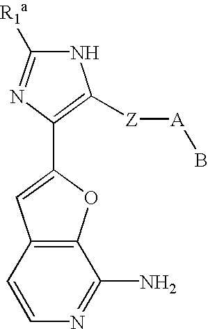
N1C([R1a])=NC(C2=CC3=C(O2)C(N)=NC=C3)=C1[Z][A]B
